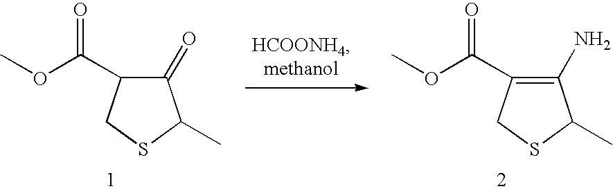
C1(=O)C(C(OC)=O)CSC1C.C1(N)=C(C(OC)=O)CSC1C
